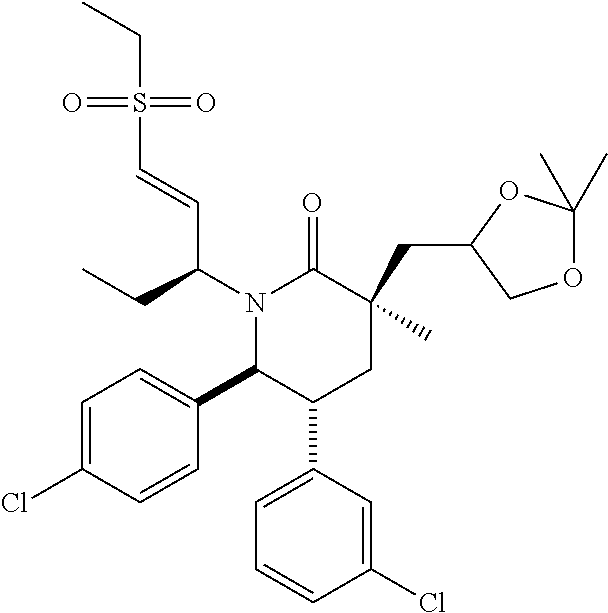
N1(C(CC)C=CS(=O)(=O)CC)C(C2=CC=C(Cl)C=C2)C(C2=CC=CC(Cl)=C2)CC(C)(CC2COC(C)(C)O2)C1=O
